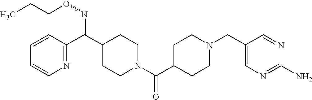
C1=CC(C(C2CCN(C(C3CCN(CC4=CN=C(N)N=C4)CC3)=O)CC2)=NOCCC)=NC=C1
